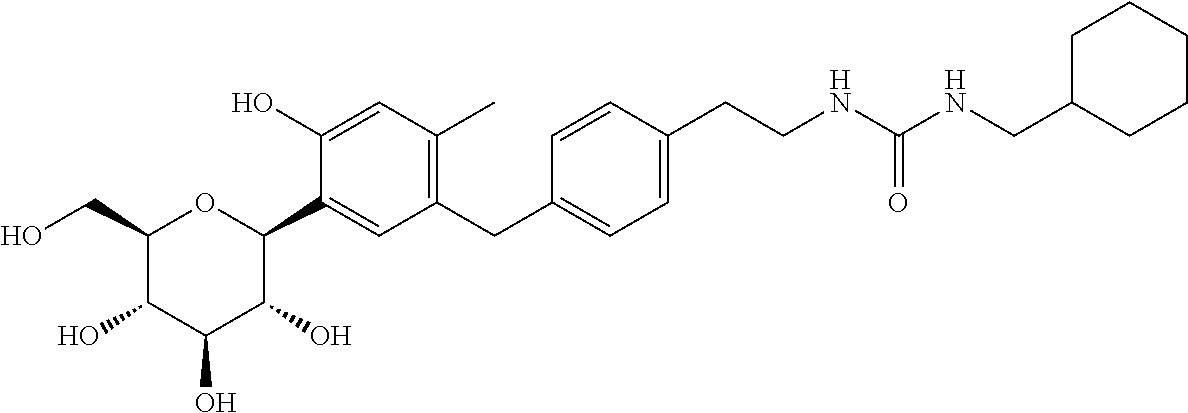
C1(CO)C(O)C(O)C(O)C(C2=CC(CC3=CC=C(CCNC(NCC4CCCCC4)=O)C=C3)=C(C)C=C2O)O1
